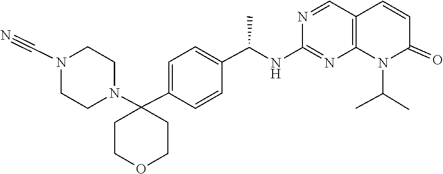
N1(C#N)CCN(C2(C3=CC=C(C(NC4=NC5=C(C=N4)C=CC(=O)N5C(C)C)C)C=C3)CCOCC2)CC1
